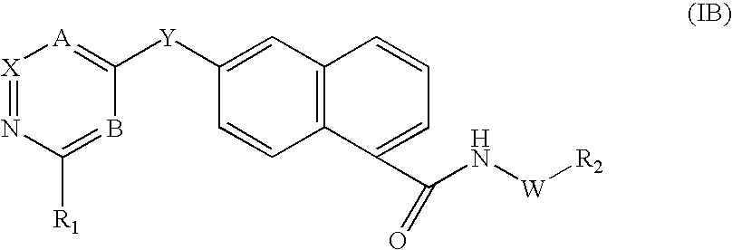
[X]1=NC([R1])=BC([Y]C2=CC3=C(C=C2)C(C(N[W][R2])=O)=CC=C3)=[A]1
